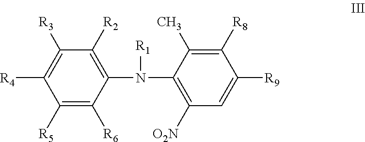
C1(N([R1])C2=C([O2N])C=C([R9])C([R8])=C2C)=C([R2])C([R3])=C([R4])C([R5])=C1[R6]
